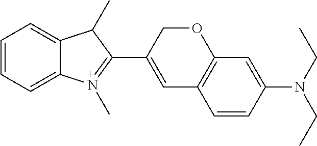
C1=CC=C2C(=C1)C(C)C(C1=CC3=C(OC1)C=C(N(CC)CC)C=C3)=N2C
